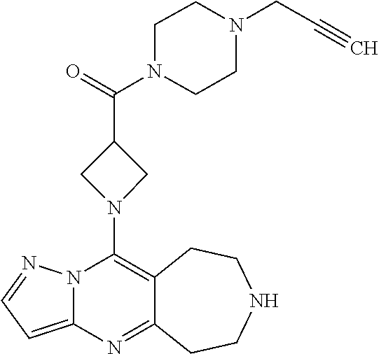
C12=C(N3CC(C(=O)N4CCN(CC#C)CC4)C3)N3C(=CC=N3)N=C1CCNCC2
